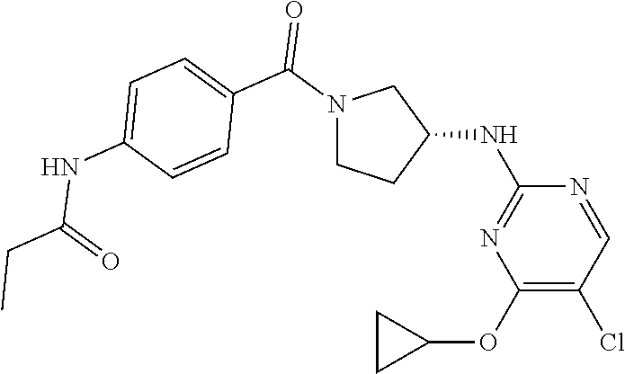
C1(OC2CC2)=C(Cl)C=NC(NC2CN(C(C3=CC=C(NC(=O)CC)C=C3)=O)CC2)=N1
